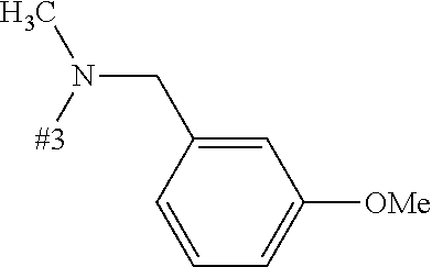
C(N([#3])C)C1=CC([OMe])=CC=C1
